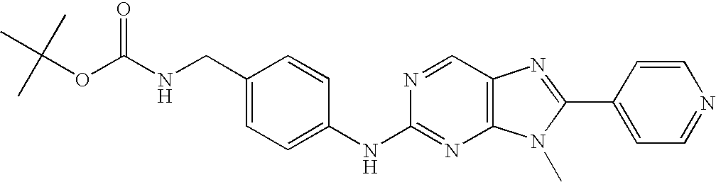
C1(CNC(OC(C)(C)C)=O)=CC=C(NC2=NC3=C(C=N2)N=C(C2=CC=NC=C2)N3C)C=C1
